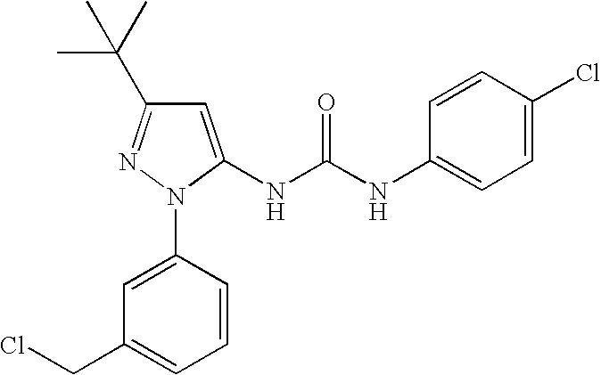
C1=C(NC(NC2=CC=C(Cl)C=C2)=O)N(C2=CC(CCl)=CC=C2)N=C1C(C)(C)C
